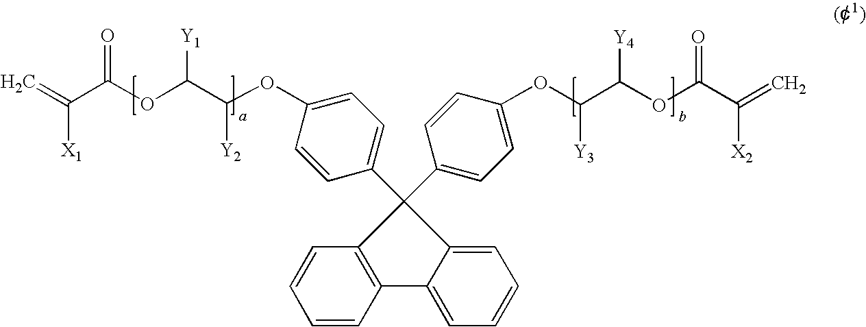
C=C(C(OC(C(OC1=CC=C(C2(C3=CC=C(OC(C(OC(C(=C)[X2])=O)[Y4])[Y3])C=C3)C3=C(C=CC=C3)C3=CC=CC=C32)C=C1)[Y2])[Y1])=O)[X1]
